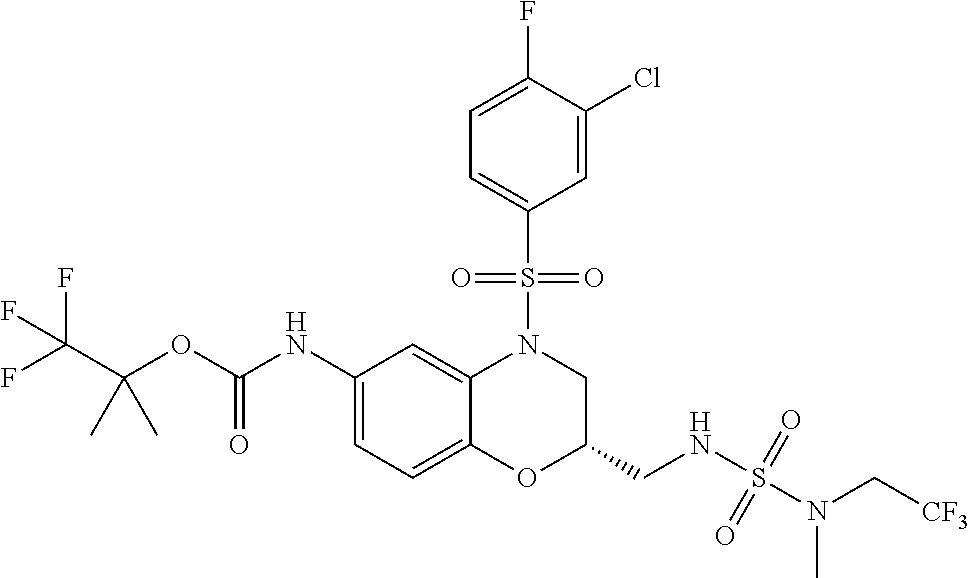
C1(NC(OC(C(F)(F)F)(C)C)=O)=CC=C2C(=C1)N(S(C1=CC=C(F)C(Cl)=C1)(=O)=O)CC(CNS(=O)(N(C[CF3])C)=O)O2
